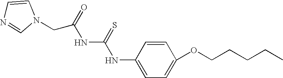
C(C(=O)NC(NC1=CC=C(OCCCCC)C=C1)=S)N1C=CN=C1
